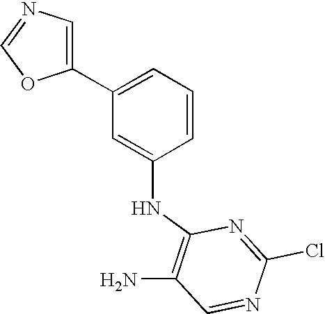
NC1=C(NC2=CC(C3=CN=CO3)=CC=C2)N=C(Cl)N=C1
